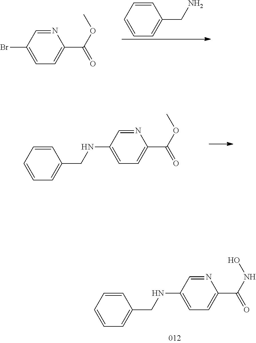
C1=CC=C(CNC2=CC=C(C(NO)=O)N=C2)C=C1.C1(Br)=CC=C(C(OC)=O)N=C1.C1=CC=C(CN)C=C1.C1=CC=C(CNC2=CC=C(C(OC)=O)N=C2)C=C1
